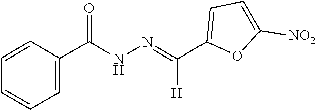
N(=C([H])C1=CC=C([NO2])O1)NC(C1=CC=CC=C1)=O
